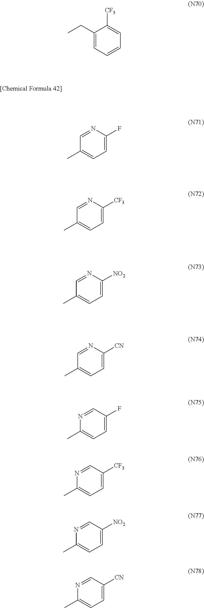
C1(CC)=CC=CC=C1[CF3].N1=CC(C)=CC=C1F.N1=CC(C)=CC=C1[CF3].N1=CC(C)=CC=C1[NO2].N1=CC(C)=CC=C1[CN].C1=NC(C)=CC=C1F.C1=NC(C)=CC=C1[CF3].C1=NC(C)=CC=C1[NO2].C1=NC(C)=CC=C1[CN]
